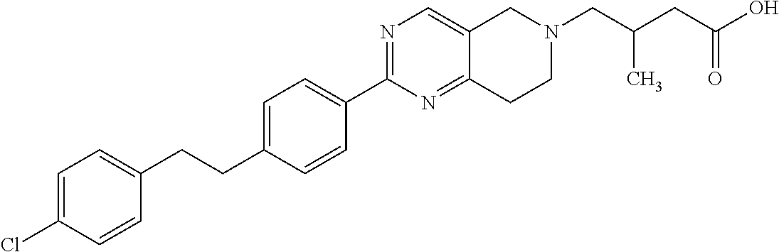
C1=C(Cl)C=CC(CCC2=CC=C(C3=NC=C4C(=N3)CCN(CC(C)CC(=O)O)C4)C=C2)=C1
